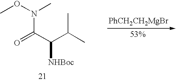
CON(C)C(C(C(C)C)[NHBoc])=O.[PhCH2CH2MgBr]
